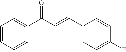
C1=CC=CC(C(C=CC2=CC=C(F)C=C2)=O)=C1
